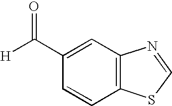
C1(C([H])=O)=CC2=C(C=C1)SC=N2
